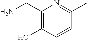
NCC1=C(O)C=CC(C)=N1
